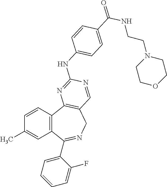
C1=CC2=C(C=C1C)C(C1=CC=CC=C1F)=NCC1=C2N=C(NC2=CC=C(C(NCCN3CCOCC3)=O)C=C2)N=C1
